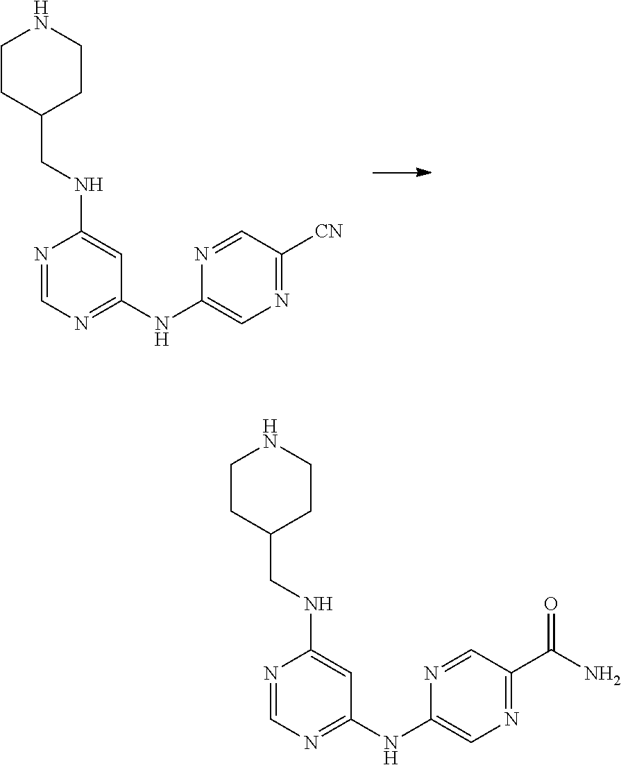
N1=CN=C(NC2=CN=C([CN])C=N2)C=C1NCC1CCNCC1.N1=CN=C(NC2=CN=C(C(N)=O)C=N2)C=C1NCC1CCNCC1
